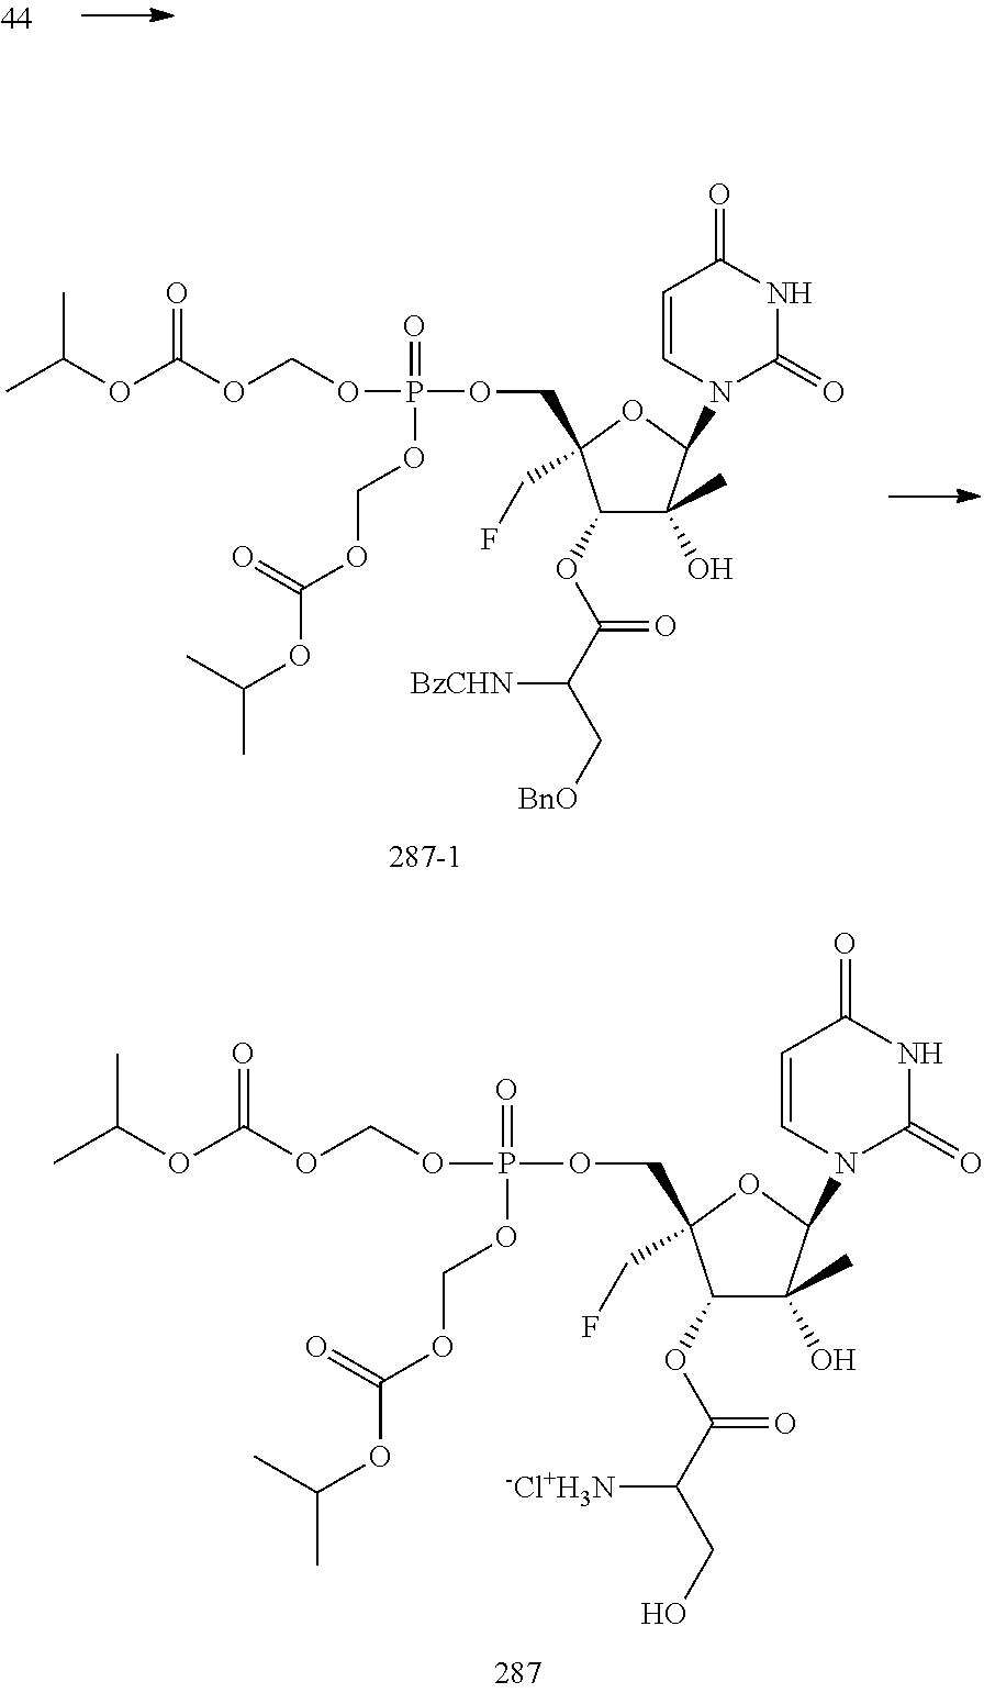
C1(OC(C(CO)[-Cl+H3N])=O)C(O)(C)C(N2C(=O)NC(=O)C=C2)OC1(COP(OCOC(OC(C)C)=O)(=O)OCOC(=O)OC(C)C)CF.C1(OC(C(C[BnO])[BzCHN])=O)C(O)(C)C(N2C(=O)NC(=O)C=C2)OC1(COP(OCOC(OC(C)C)=O)(=O)OCOC(=O)OC(C)C)CF
